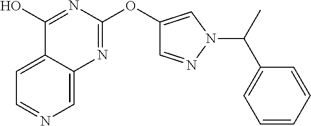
O(C1=CN(C(C)C2=CC=CC=C2)N=C1)C1=NC2=CN=CC=C2C(O)=N1
